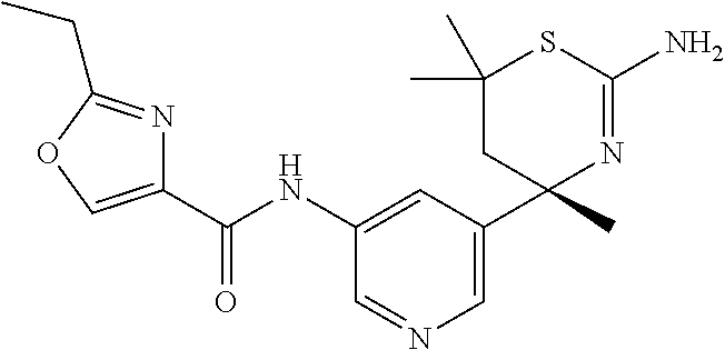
C1(C(NC2=CC(C3(C)N=C(N)SC(C)(C)C3)=CN=C2)=O)=COC(CC)=N1
